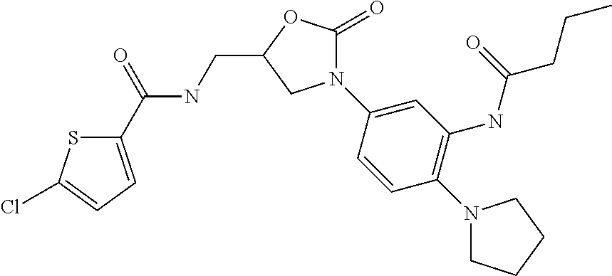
C1(C(=O)NCC2OC(=O)N(C3=CC(NC(CCC)=O)=C(N4CCCC4)C=C3)C2)=CC=C(Cl)S1
